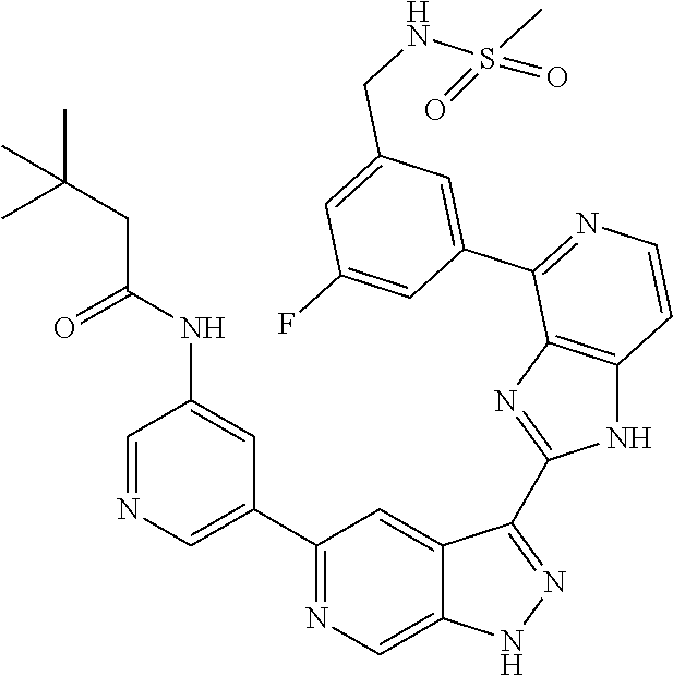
C1=NC=C(C2=NC=C3C(=C2)C(C2=NC4=C(N2)C=CN=C4C2=CC(CNS(C)(=O)=O)=CC(F)=C2)=NN3)C=C1NC(CC(C)(C)C)=O
